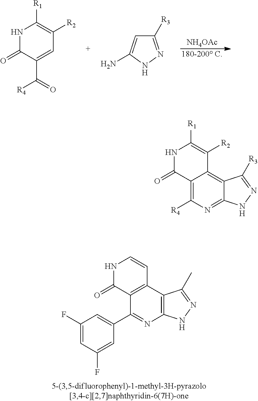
[NH4OAc].[180-200 C].N1C(=O)C(C([R4])=O)=CC([R2])=C1[R1].C1([R3])=NNC(N)=C1.N1C(=O)C2=C(C=C1)C1=C(N=C2C2=CC(F)=CC(F)=C2)NN=C1C.N1C(=O)C2=C([R4])N=C3C(=C2C([R2])=C1[R1])C([R3])=NN3
